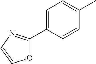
C1=C(C2=NC=CO2)C=CC(C)=C1
